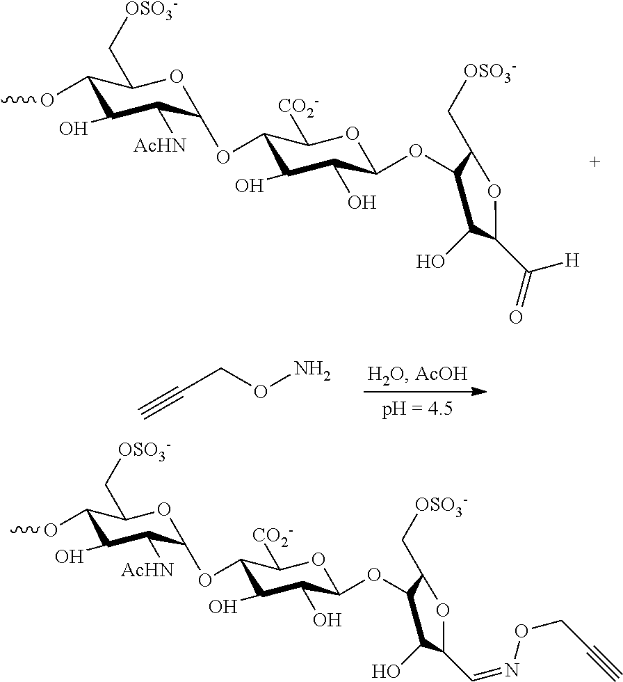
COC1C(O)C([AcHN])C(OC2C(O)C(O)C(OC3C(O)C(C=NOCC#C)OC3C[OSO3-])OC2[CO2-])OC1C[OSO3-].COC1C(O)C([AcHN])C(OC2C(O)C(O)C(OC3C(O)C(C([H])=O)OC3C[OSO3-])OC2[CO2-])OC1C[OSO3-].C#CCON
